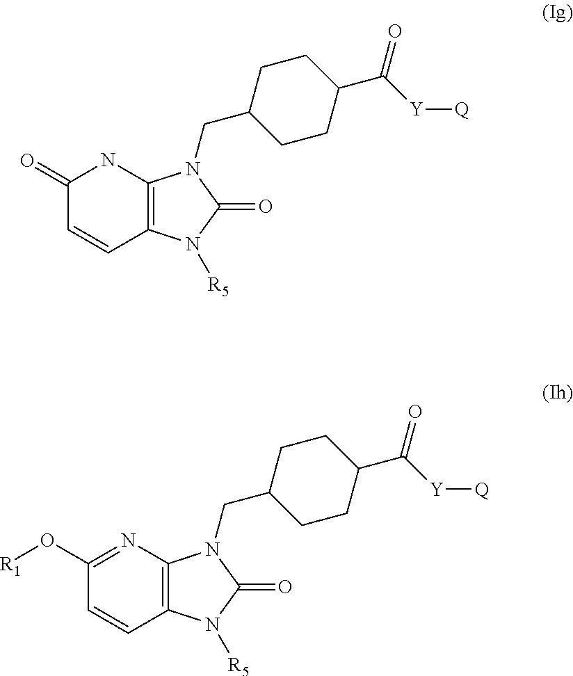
C1(=O)C=CC2=C(N1)N(CC1CCC(C([Y][Q])=O)CC1)C(=O)N2[R5].C1(O[R1])=NC2=C(C=C1)N([R5])C(=O)N2CC1CCC(C([Y][Q])=O)CC1
